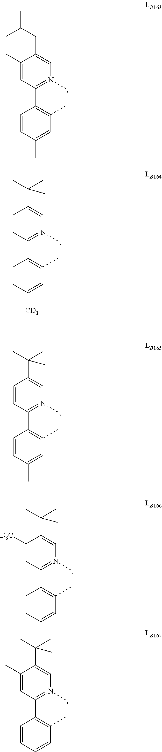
C1=CC(C2=C(C)C=C([CD3])C=C2)=N(C)C=C1C(C)(C)C.C1=CC(C2=C(C)C=C(C)C=C2)=N(C)C=C1C(C)(C)C.C1([D3C])=CC(C2=C(C)C=CC=C2)=N(C)C=C1C(C)(C)C.C1(C)=CC(C2=C(C)C=CC=C2)=N(C)C=C1C(C)(C)C.C1(C)=CC(C2=C(C)C=C(C)C=C2)=N(C)C=C1CC(C)C
